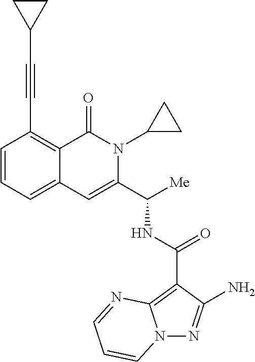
N12N=C(N)C(C(NC(C3=CC4=CC=CC(C#CC5CC5)=C4C(=O)N3C3CC3)[Me])=O)=C1N=CC=C2
